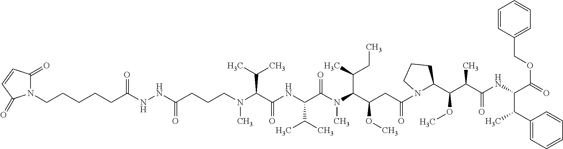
C(CN(C(C(NC(C(N(C(C(CC(=O)N1CCCC1C(OC)C(C(=O)NC(C(C1=CC=CC=C1)C)C(=O)OCC1=CC=CC=C1)C)OC)C(C)CC)C)=O)C(C)C)=O)C(C)C)C)CC(=O)NNC(CCCCCN1C(=O)C=CC1=O)=O
